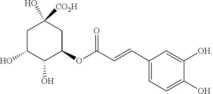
C1C(O)C(O)C(OC(C=CC2=CC=C(O)C([OH])=C2)=O)CC1(O)[CO2H]
